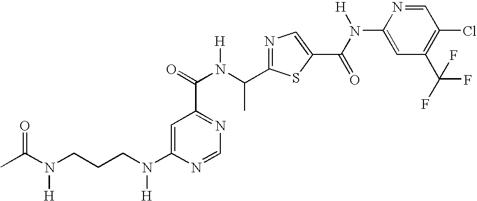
N1=C(C(N(C(=O)C2=NC=NC(N(CCCN(C(C)=O)[H])[H])=C2)[H])C)SC(C(N([H])C2=CC(C(F)(F)F)=C(Cl)C=N2)=O)=C1
